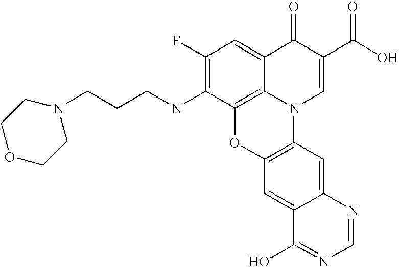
C1(F)=C(NCCCN2CCOCC2)C2=C3C(=C1)C(=O)C(C(O)=O)=CN3C1=C(O2)C=C2C(=C1)N=CN=C2O
